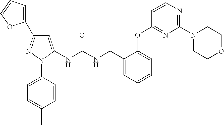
N(C(NCC1=CC=CC=C1OC1=NC(N2CCOCC2)=NC=C1)=O)C1=CC(C2=CC=CO2)=NN1C1=CC=C(C)C=C1
